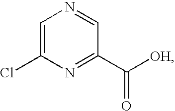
C1=C(Cl)N=C(C([OH])=O)C=N1
